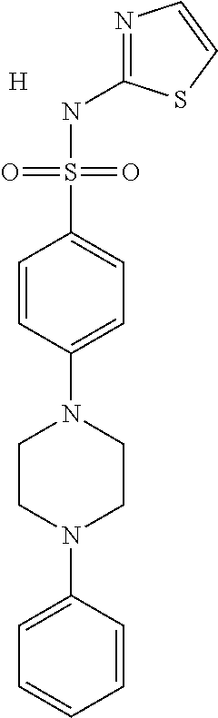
N1=C(NS(C2=CC=C(N3CCN(C4=CC=CC=C4)CC3)C=C2)(=O)=O)SC=C1.[H]
